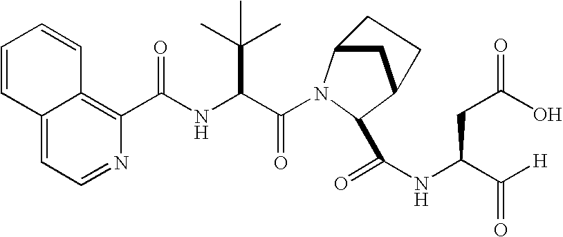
C12=CC=NC(C(NC(C(=O)N3C4CC(C3C(NC(C([H])=O)CC(O)=O)=O)CC4)C(C)(C)C)=O)=C1C=CC=C2
